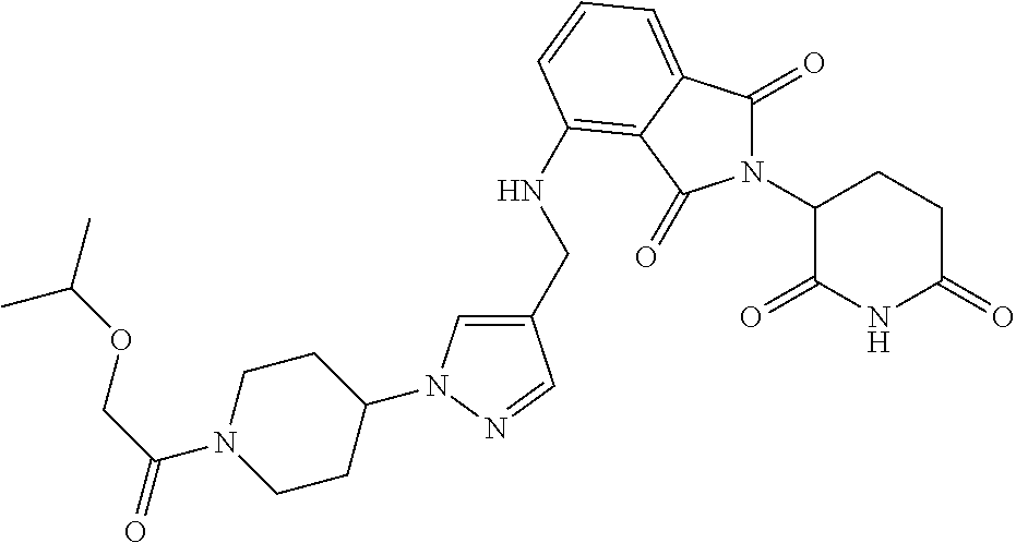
C1(CNC2=C3C(=CC=C2)C(=O)N(C2C(=O)NC(=O)CC2)C3=O)=CN(C2CCN(C(COC(C)C)=O)CC2)N=C1
